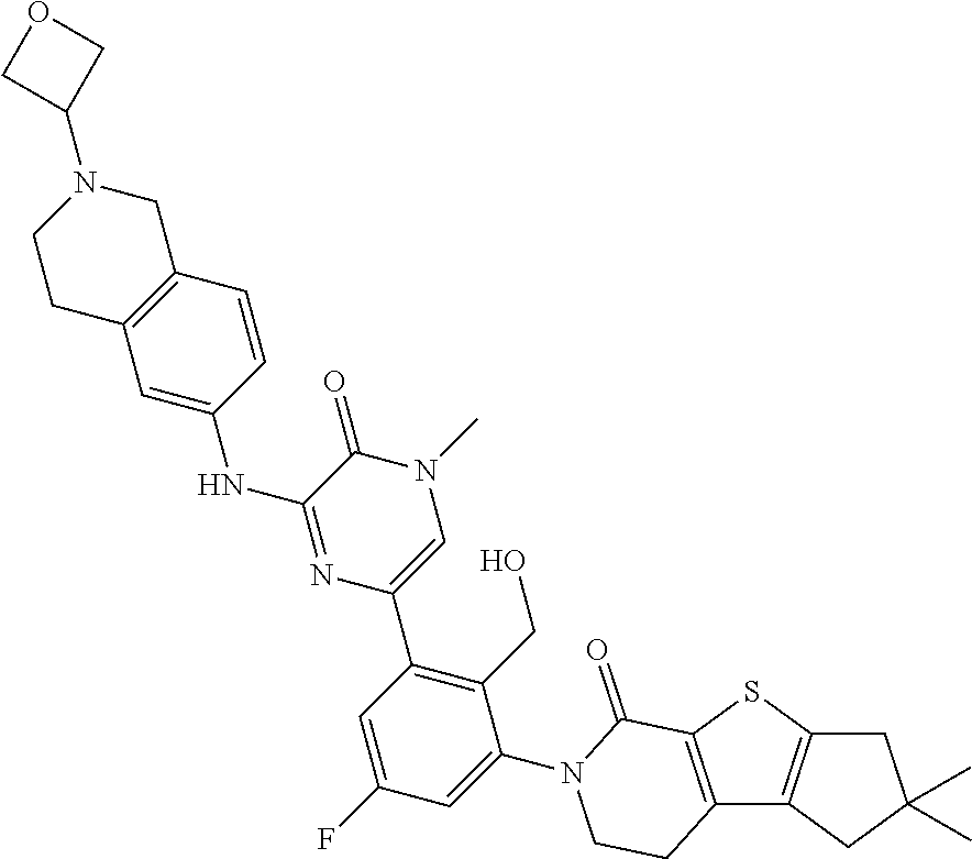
C1C2=C(CC1(C)C)C1=C(S2)C(=O)N(C2=CC(F)=CC(C3=CN(C)C(=O)C(NC4=CC5=C(C=C4)CN(C4COC4)CC5)=N3)=C2CO)CC1
